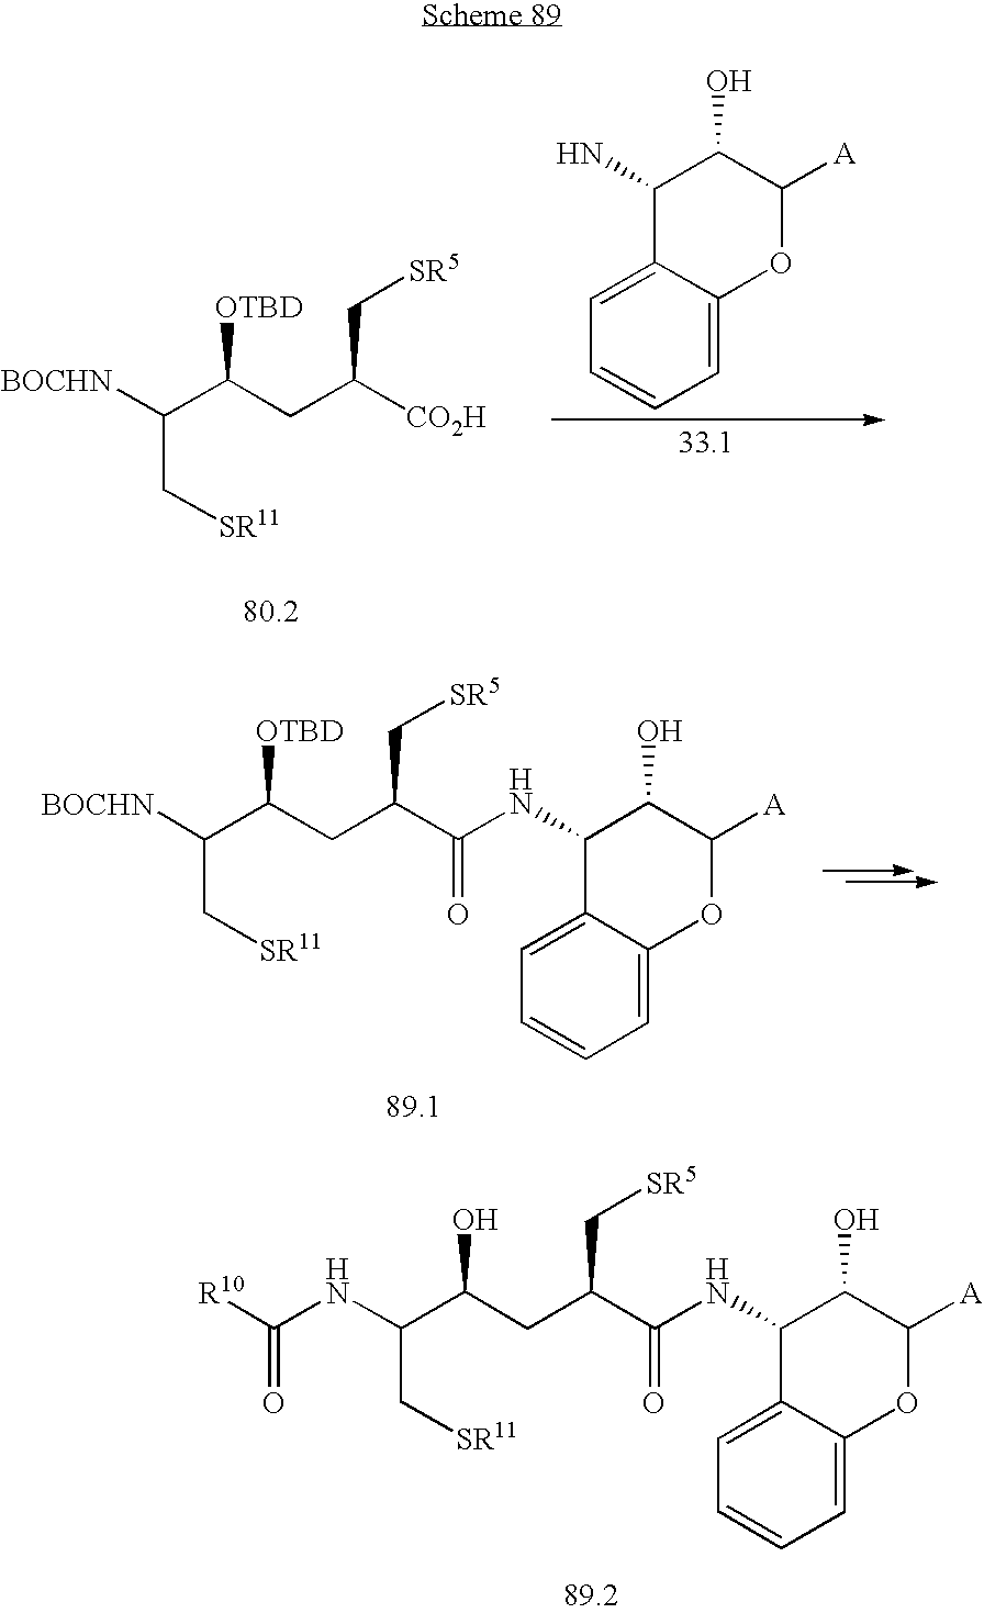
C(C[SR11])(C(CC(C(NC1C2=CC=CC=C2OC([A])C1O)=O)C[SR5])O)NC([R10])=O.C1=C2C(=CC=C1)OC([A])C(O)C2N.C(C[SR11])(C(CC([CO2H])C[SR5])[OTBD])[BOCHN].C(C[SR11])(C(CC(C(NC1C2=CC=CC=C2OC([A])C1O)=O)C[SR5])[OTBD])[BOCHN]
